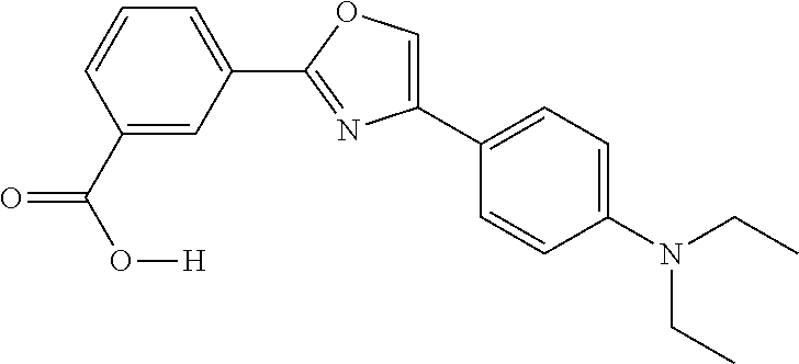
O=C(C1=CC(C2=NC(C3=CC=C(N(CC)CC)C=C3)=CO2)=CC=C1)O[H]
